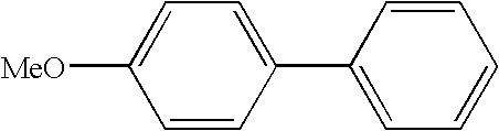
C1=CC(C2=CC=CC=C2)=CC=C1[MeO]
